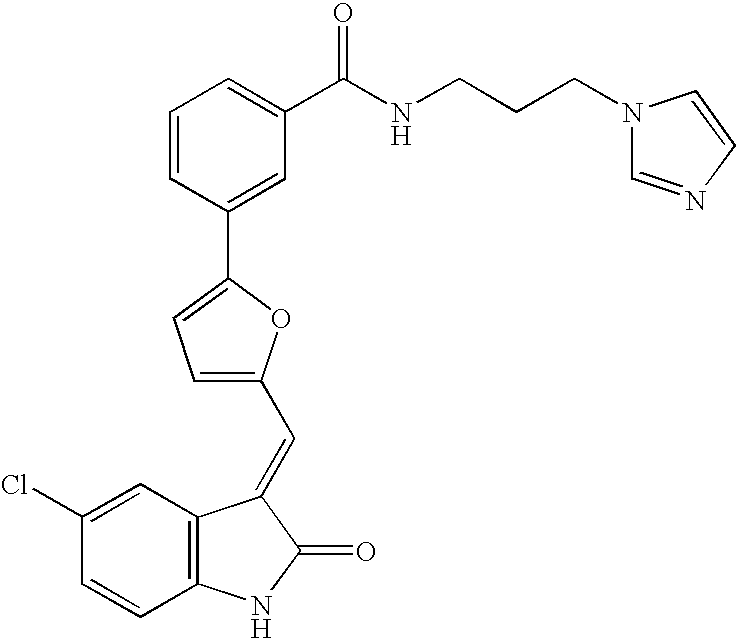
C1(Cl)=CC2=C(C=C1)NC(=O)C2=CC1=CC=C(C2=CC(C(NCCCN3C=NC=C3)=O)=CC=C2)O1
